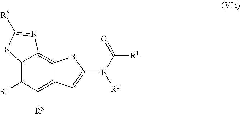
C12=C([R4])C([R3])=C3C(=C1N=C([R5])S2)SC(N(C(=O)[R1])[R2])=C3
